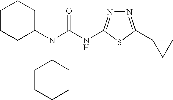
C1CCC(N(C(NC2=NN=C(C3CC3)S2)=O)C2CCCCC2)CC1
